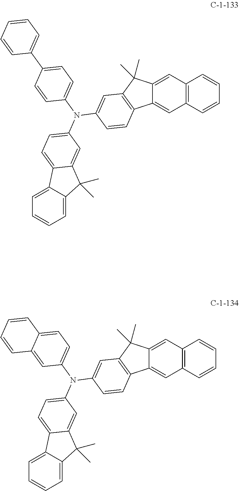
C1=CC2=C(C=C1)C=C1C(=C2)C2=C(C1(C)C)C=C(N(C1=CC=C(C3=CC=CC=C3)C=C1)C1=CC=C3C(=C1)C(C)(C)C1=CC=CC=C31)C=C2.C1=CC2=C(C=C1)C=C1C(=C2)C2=C(C1(C)C)C=C(N(C1=CC=C3C(=C1)C=CC=C3)C1=CC=C3C(=C1)C(C)(C)C1=CC=CC=C31)C=C2
